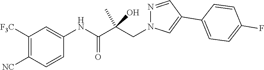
C1([F3C])=C([NC])C=CC(NC(C(CN2N=CC(C3=CC=C(F)C=C3)=C2)(C)O)=O)=C1
